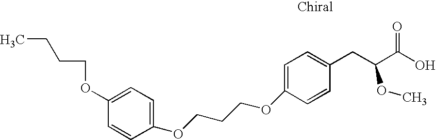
O(C1=CC=C(CC(C(O)=O)OC)C=C1)CCCOC1=CC=C(OCCCC)C=C1
